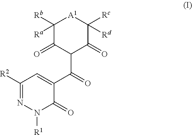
C1([R2])=NN([R1])C(=O)C(C(=O)C2C(=O)C([Ra])([Rb])[A1]C([Rc])([Rd])C2=O)=C1
